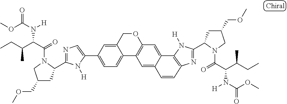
C1=C(C2=CC=C3C(=C2)COC2=C3C=C3C(=C2)C2=C(N=C(C4CC(COC)CN4C(=O)C(C(CC)C)N([H])C(OC)=O)N2[H])C=C3)N([H])C(C2CC(COC)CN2C(=O)C(C(CC)C)N([H])C(OC)=O)=N1
